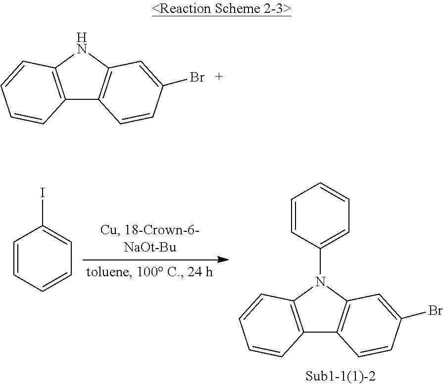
C12=C(NC3=C1C=CC(Br)=C3)C=CC=C2.C12=C(N(C3=CC=CC=C3)C3=C1C=CC(Br)=C3)C=CC=C2.C1=CC=CC=C1I
